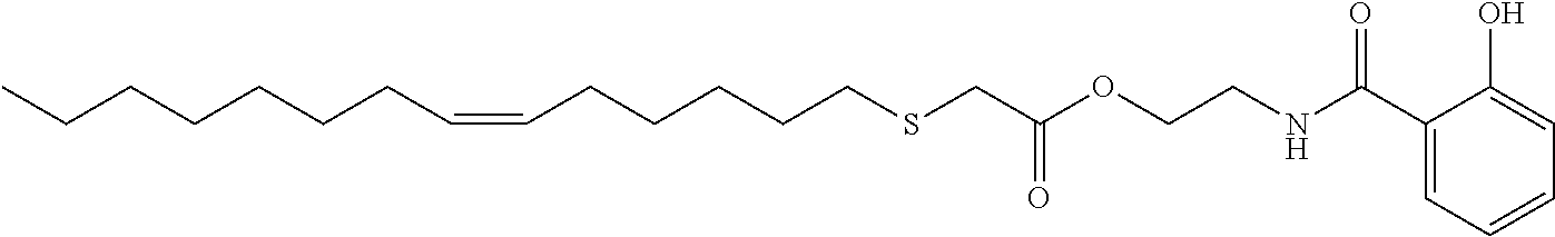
CCCCCCCC=CCCCCCSCC(OCCNC(C1=CC=CC=C1O)=O)=O
